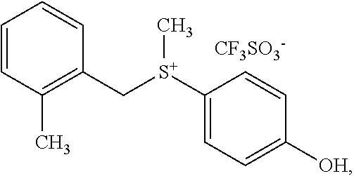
C1=CC(C)=C(C[S+](C)C2=CC=C([OH])C=C2)C=C1.[CF3SO3-]
